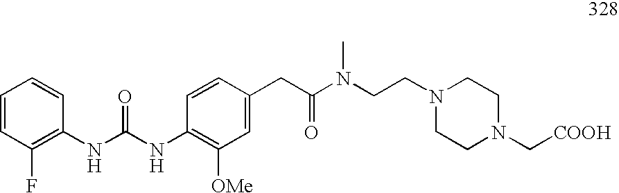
C(N1CCN(C[COOH])CC1)CN(C(CC1=CC([OMe])=C(NC(=O)NC2=C(F)C=CC=C2)C=C1)=O)C
